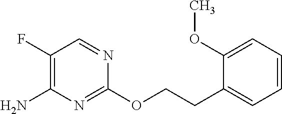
C1(OCCC2=CC=CC=C2OC)=NC(N)=C(F)C=N1
